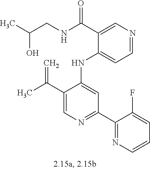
C1(NC2=CC(C3=NC=CC=C3F)=NC=C2C(C)=C)=CC=NC=C1C(NCC(C)O)=O
